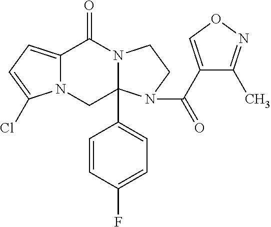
N12C(=CC=C1Cl)C(=O)N1C(C3=CC=C(F)C=C3)(C2)N(C(C2=CON=C2C)=O)CC1
